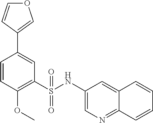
C1=CC(OC)=C(S(NC2=CN=C3C(=C2)C=CC=C3)(=O)=O)C=C1C1=COC=C1
